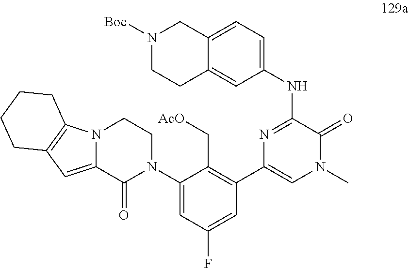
N1=C(NC2=CC=C3C(=C2)CCN([Boc])C3)C(=O)N(C)C=C1C1=C(C[AcO])C(N2CCN3C(=CC4=C3CCCC4)C2=O)=CC(F)=C1
